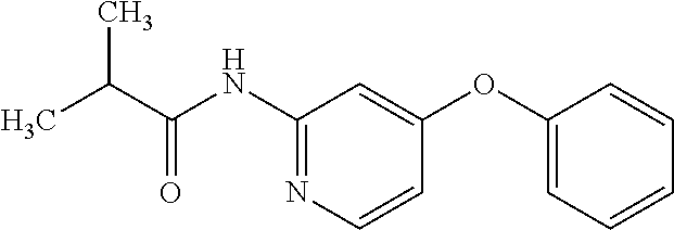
CC(C)C(=O)NC1=NC=CC(OC2=CC=CC=C2)=C1
